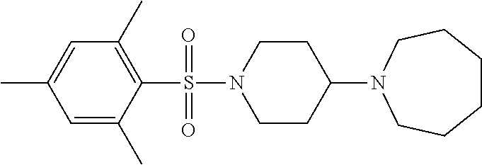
N1(S(C2=C(C)C=C(C)C=C2C)(=O)=O)CCC(N2CCCCCC2)CC1
